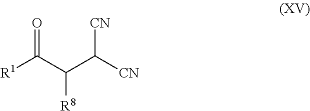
O=C(C(C([CN])[CN])[R8])[R1]
